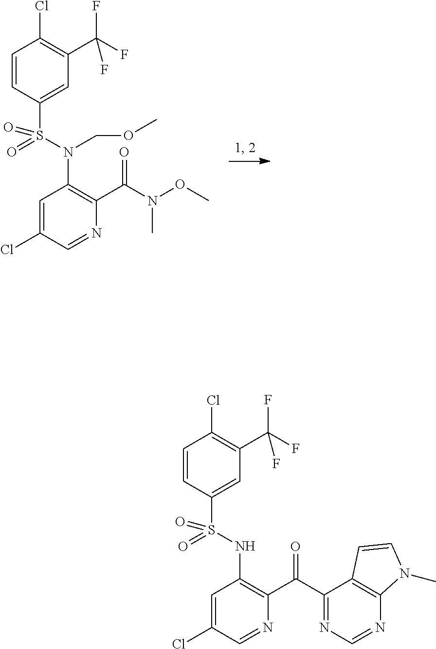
C1=CC(S(=O)(N(C2=C(C(N(OC)C)=O)N=CC(Cl)=C2)COC)=O)=CC(C(F)(F)F)=C1Cl.C1=CC(S(=O)(=O)NC2=C(C(C3=NC=NC4=C3C=CN4C)=O)N=CC(Cl)=C2)=CC(C(F)(F)F)=C1Cl
